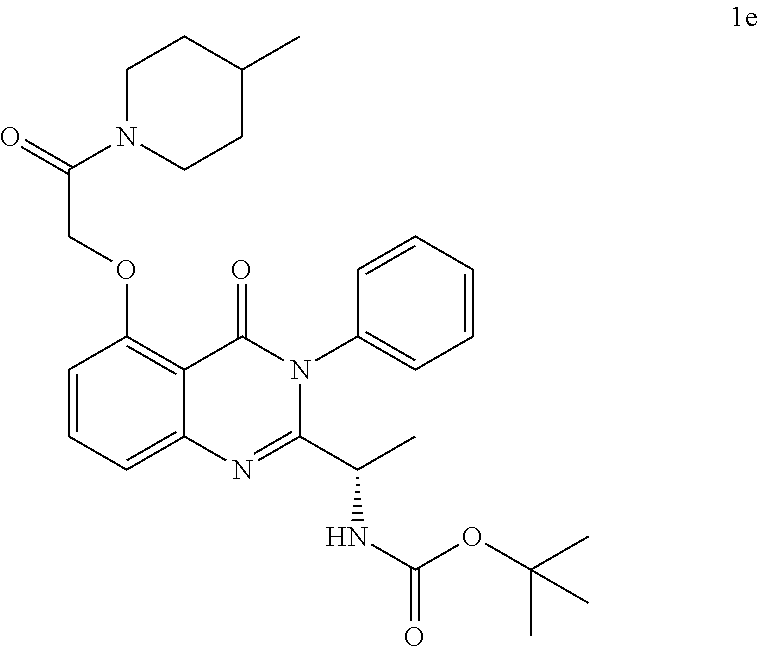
C1N(C(COC2=C3C(=CC=C2)N=C(C(C)NC(OC(C)(C)C)=O)N(C2=CC=CC=C2)C3=O)=O)CCC(C)C1
